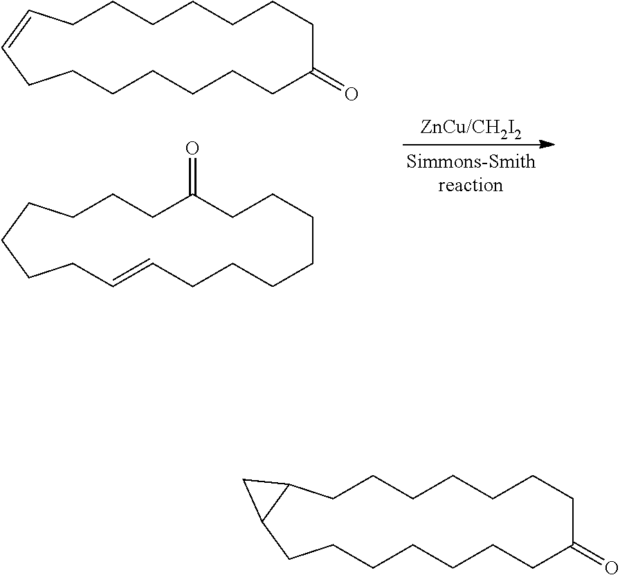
C1CC=CCCCCCCCC(=O)CCCCC1.C1CCCCCCC(=O)CCCCCCCC=C1.C1CC2C(CCCCCCCC(=O)CCCCC1)C2
